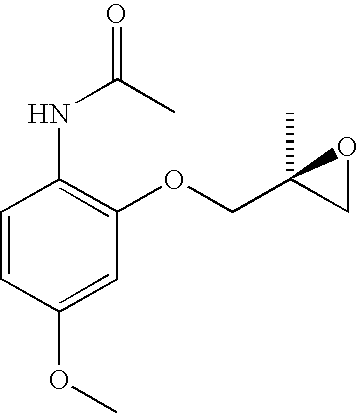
C1=CC(OC)=CC(OCC2(C)CO2)=C1NC(=O)C
